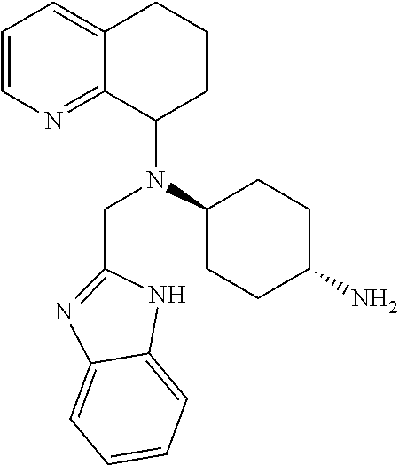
C1=CN=C2C(=C1)CCCC2N(C1CCC(N)CC1)CC1=NC2=CC=CC=C2N1
